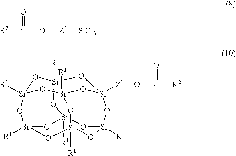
[R2]C(=O)O[Z1][SiCl3].[Si]12([R1])O[Si]3([R1])O[Si]4([R1])O[Si]([R1])(O1)O[Si]1([R1])O[Si]([R1])(O[Si]([R1])(O3)O[Si]([Z1]OC(=O)[R2])(O2)O1)O4
